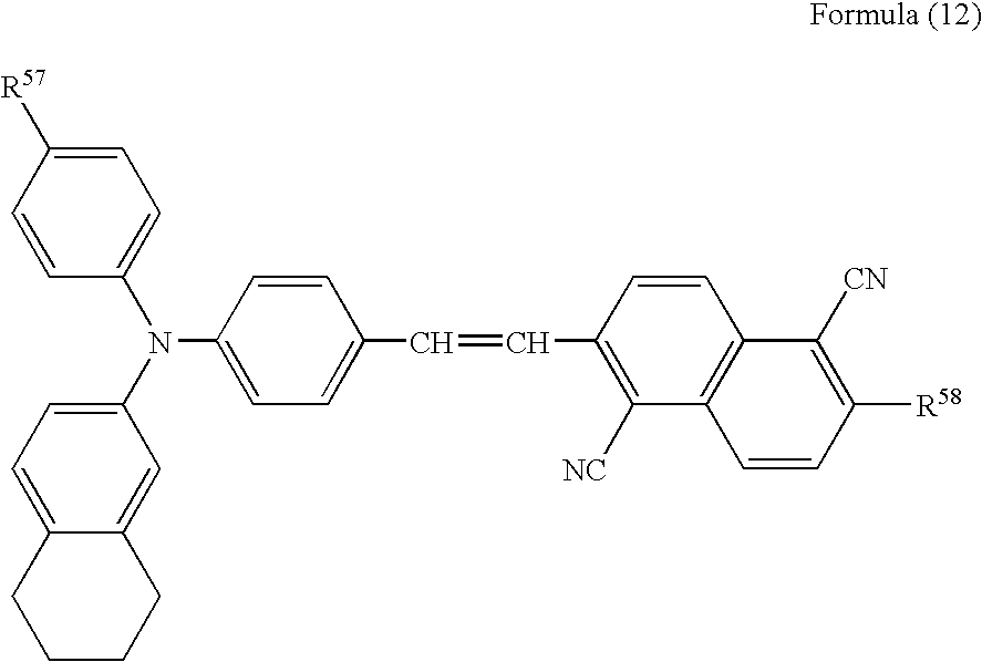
C1=CC([R57])=CC=C1N(C1=CC=C2C(=C1)CCCC2)C1=CC=C(C=CC2=C([NC])C3=C(C=C2)C([CN])=C([R58])C=C3)C=C1
